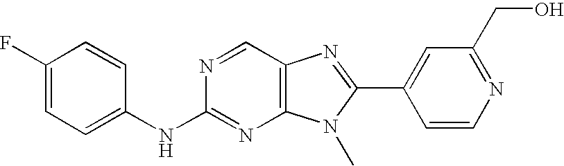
C1(F)=CC=C(NC2=NC3=C(C=N2)N=C(C2=CC(CO)=NC=C2)N3C)C=C1
